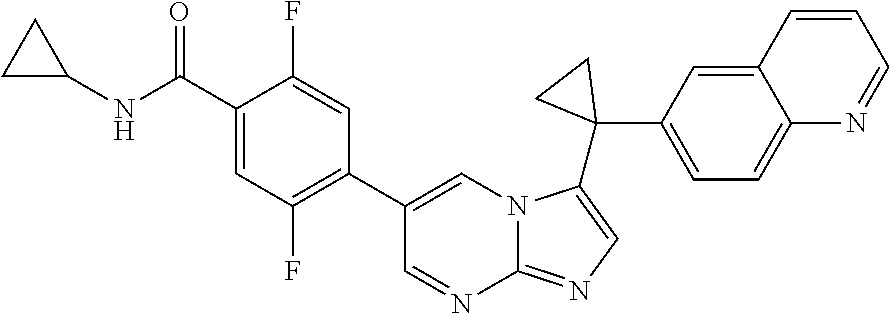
C1C(NC(C2=CC(F)=C(C3=CN4C(=NC=C4C4(C5=CC=C6C(=C5)C=CC=N6)CC4)N=C3)C=C2F)=O)C1
